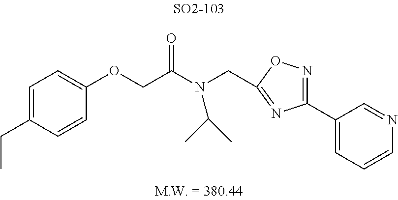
C1(OCC(N(C(C)C)CC2=NC(C3=CC=CN=C3)=NO2)=O)=CC=C(CC)C=C1
